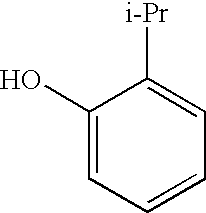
C1(O)=CC=CC=C1[i-Pr]
